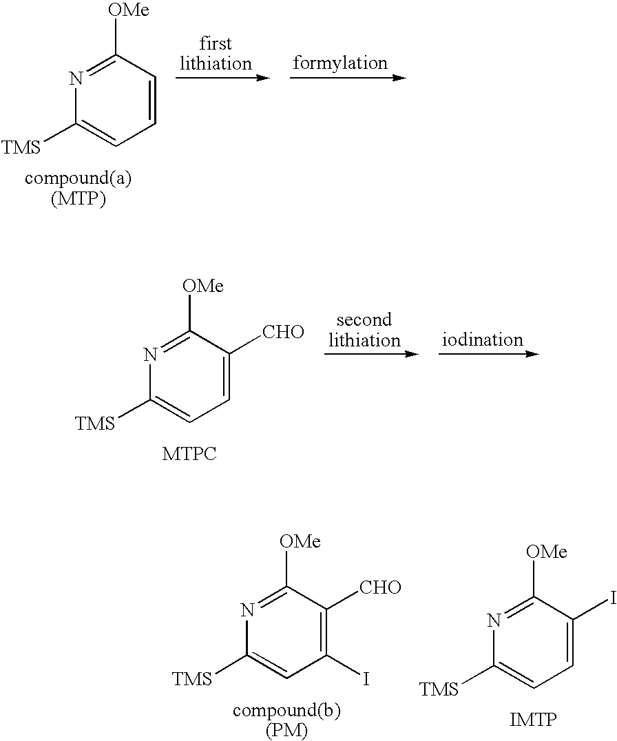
C1=CC([OMe])=NC([TMS])=C1.C1=C([CHO])C([OMe])=NC([TMS])=C1.C1(I)=C([CHO])C([OMe])=NC([TMS])=C1.C1=C(I)C([OMe])=NC([TMS])=C1
